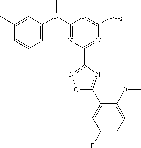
C1(C)=CC(N(C2=NC(C3=NOC(C4=CC(F)=CC=C4OC)=N3)=NC(N)=N2)C)=CC=C1
